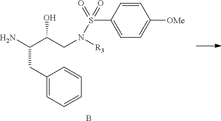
NC(C(CN(S(C1=CC=C([OMe])C=C1)(=O)=O)[R3])O)CC1=CC=CC=C1.B
